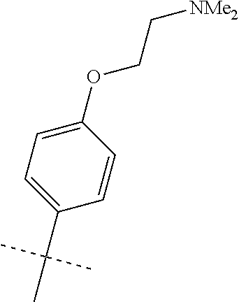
C1=C(OCC[NMe2])C=CC(C(C)(C)C)=C1
